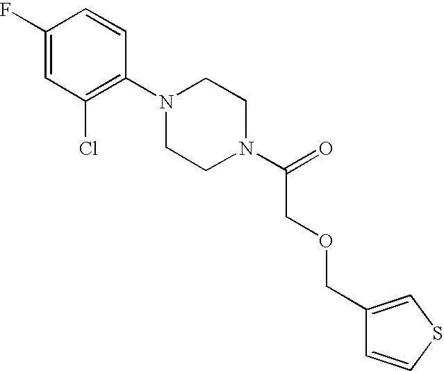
C1(F)=CC(Cl)=C(N2CCN(C(=O)COCC3=CSC=C3)CC2)C=C1
